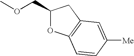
C1(COC)OC2=C(C1)C=C([Me])C=C2
